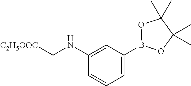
C1=C(B2OC(C)(C)C(C)(C)O2)C=C(NC[C2H5OOC])C=C1
